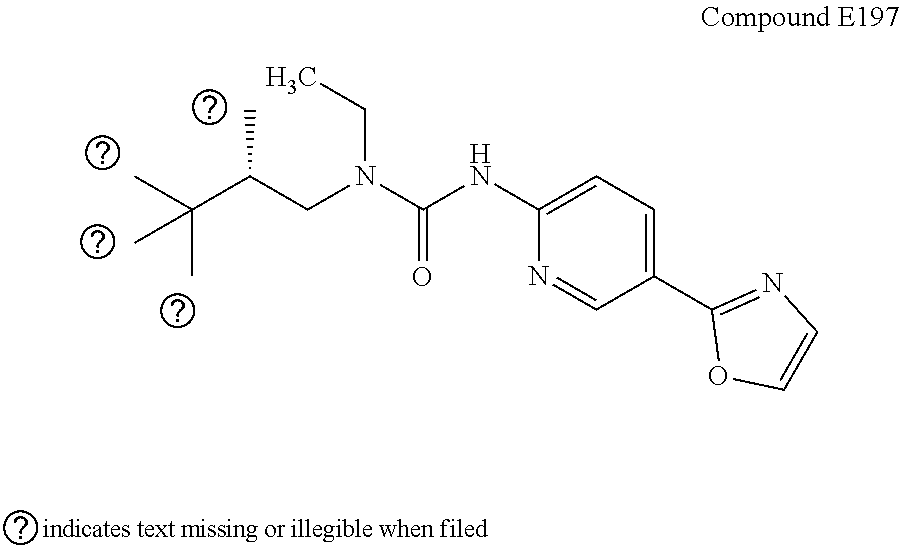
N1=CC(C2=NC=CO2)=CC=C1NC(N(CC)CC(C(C)(C)C)C)=O
